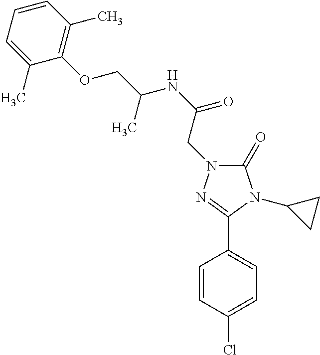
C(NC(=O)CN1C(=O)N(C2CC2)C(C2=CC=C(Cl)C=C2)=N1)(COC1=C(C)C=CC=C1C)C
